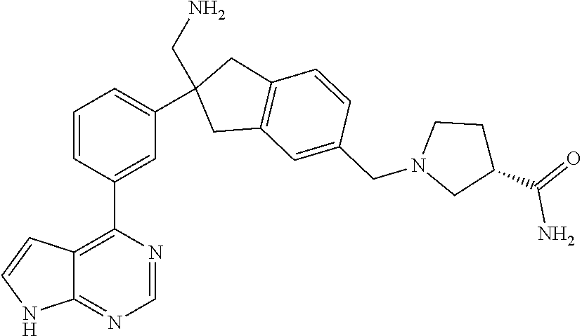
C12=NC=NC(C3=CC(C4(CN)CC5=C(C4)C=CC(CN4CC(C(=O)N)CC4)=C5)=CC=C3)=C1C=CN2
